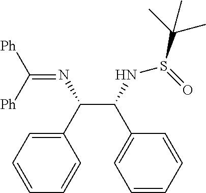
C(C(NS(C(C)(C)C)=O)C1=CC=CC=C1)(C1=CC=CC=C1)N=C([Ph])[Ph]
